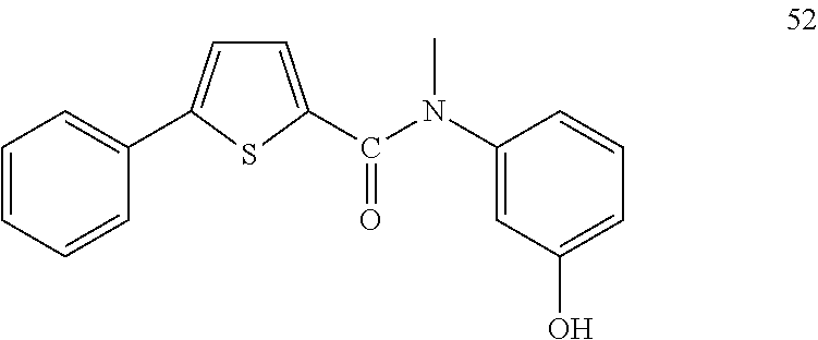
C1=C(C(N(C2=CC(O)=CC=C2)C)=O)SC(C2=CC=CC=C2)=C1
